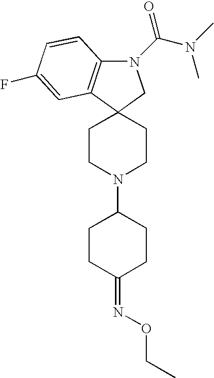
N1(C(N(C)C)=O)C2=C(C3(C1)CCN(C1CCC(=NOCC)CC1)CC3)C=C(F)C=C2
